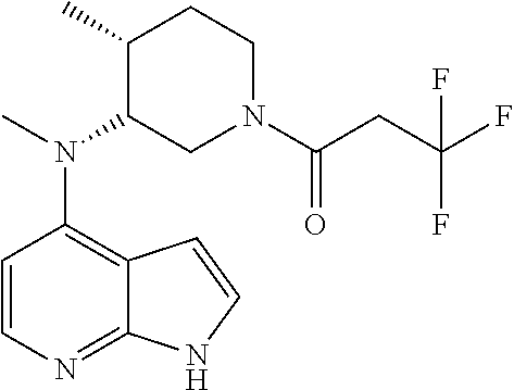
C1=CN=C2C(=C1N(C)C1CN(C(CC(F)(F)F)=O)CCC1C)C=CN2
